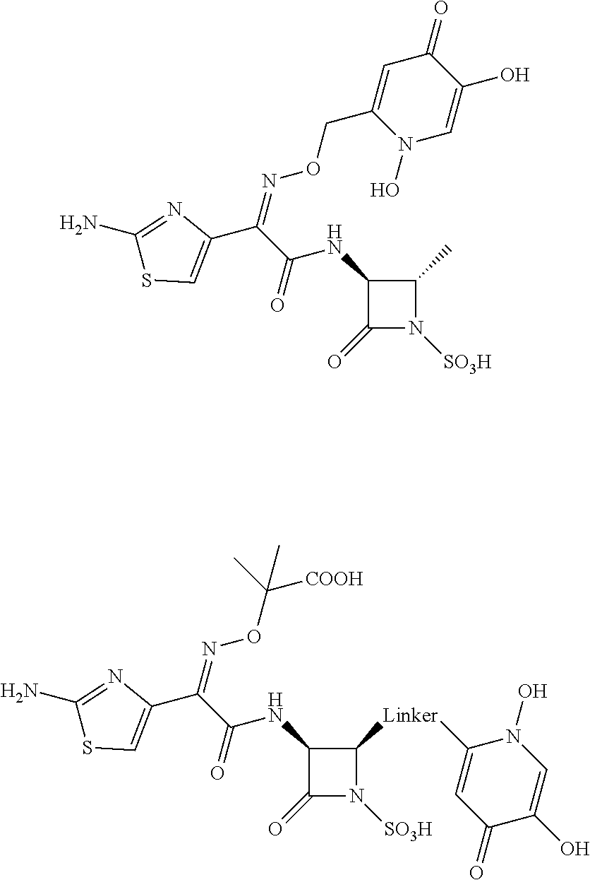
C1(=O)N([SO3H])C(C)C1NC(C(=NOCC1=CC(=O)C(O)=CN1O)C1=CSC(N)=N1)=O.C1(=O)N([SO3H])C([Linker]C2=CC(=O)C(O)=CN2O)C1NC(C(=NOC([COOH])(C)C)C1=CSC(N)=N1)=O
